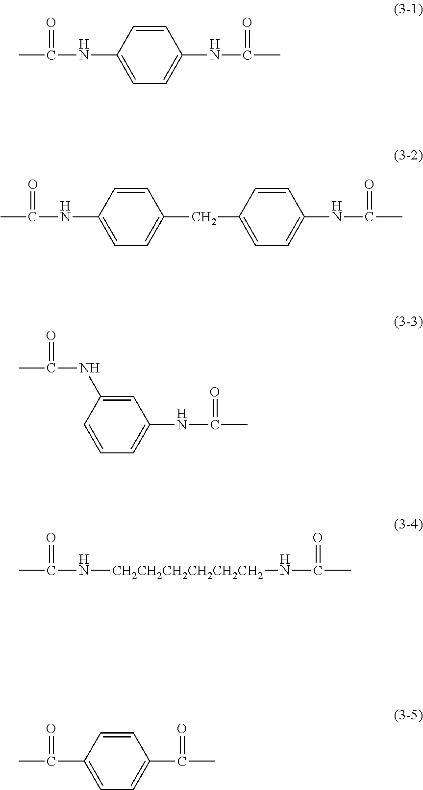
CC(NC1=CC=C(NC(C)=O)C=C1)=O.CC(NC1=CC=C(CC2=CC=C(NC(C)=O)C=C2)C=C1)=O.C1=CC=C(NC(C)=O)C=C1NC(C)=O.CC(N[CH2CH2CH2CH2CH2CH2]NC(C)=O)=O.CC(=O)C1=CC=C(C(C)=O)C=C1
